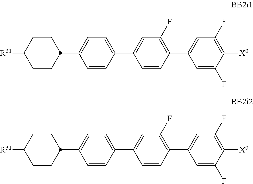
[X0]C1=C(F)C=C(C2=C(F)C=C(C3=CC=C(C4CCC([R31])CC4)C=C3)C=C2)C=C1F.[X0]C1=C(F)C=C(C2=C(F)C=C(C3=CC=C(C4CCC([R31])CC4)C=C3)C=C2)C=C1F
